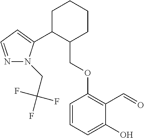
C1C(C2=CC=NN2CC(F)(F)F)C(COC2=C(C=O)C(O)=CC=C2)CCC1
